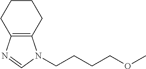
C12=C(N=CN1CCCCOC)CCCC2
